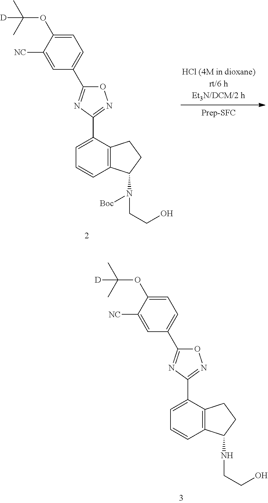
C1=C(C2=NOC(C3=CC=C(OC(C)(C)[D])C([NC])=C3)=N2)C2=C(C=C1)C(N([Boc])CCO)CC2.C1=C(C2=NOC(C3=CC=C(OC(C)(C)[D])C([NC])=C3)=N2)C2=C(C=C1)C(NCCO)CC2
